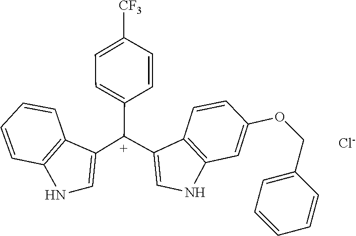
C1=CC2=C(C=C1)C([C+](C1=CC=C([CF3])C=C1)C1=CNC3=C1C=CC(OCC1=CC=CC=C1)=C3)=CN2.[Cl-]
